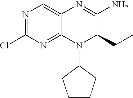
N1=C(Cl)N=C2C(=C1)N=C(N)C(CC)N2C1CCCC1
